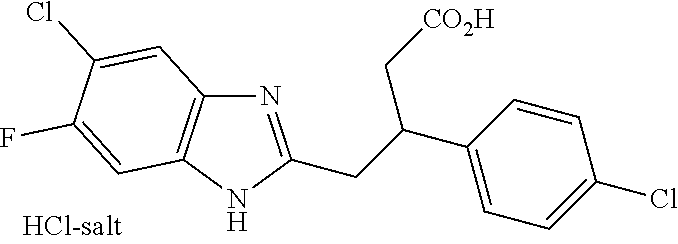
N1=C(CC(C[CO2H])C2=CC=C(Cl)C=C2)NC2=C1C=C(Cl)C(F)=C2
